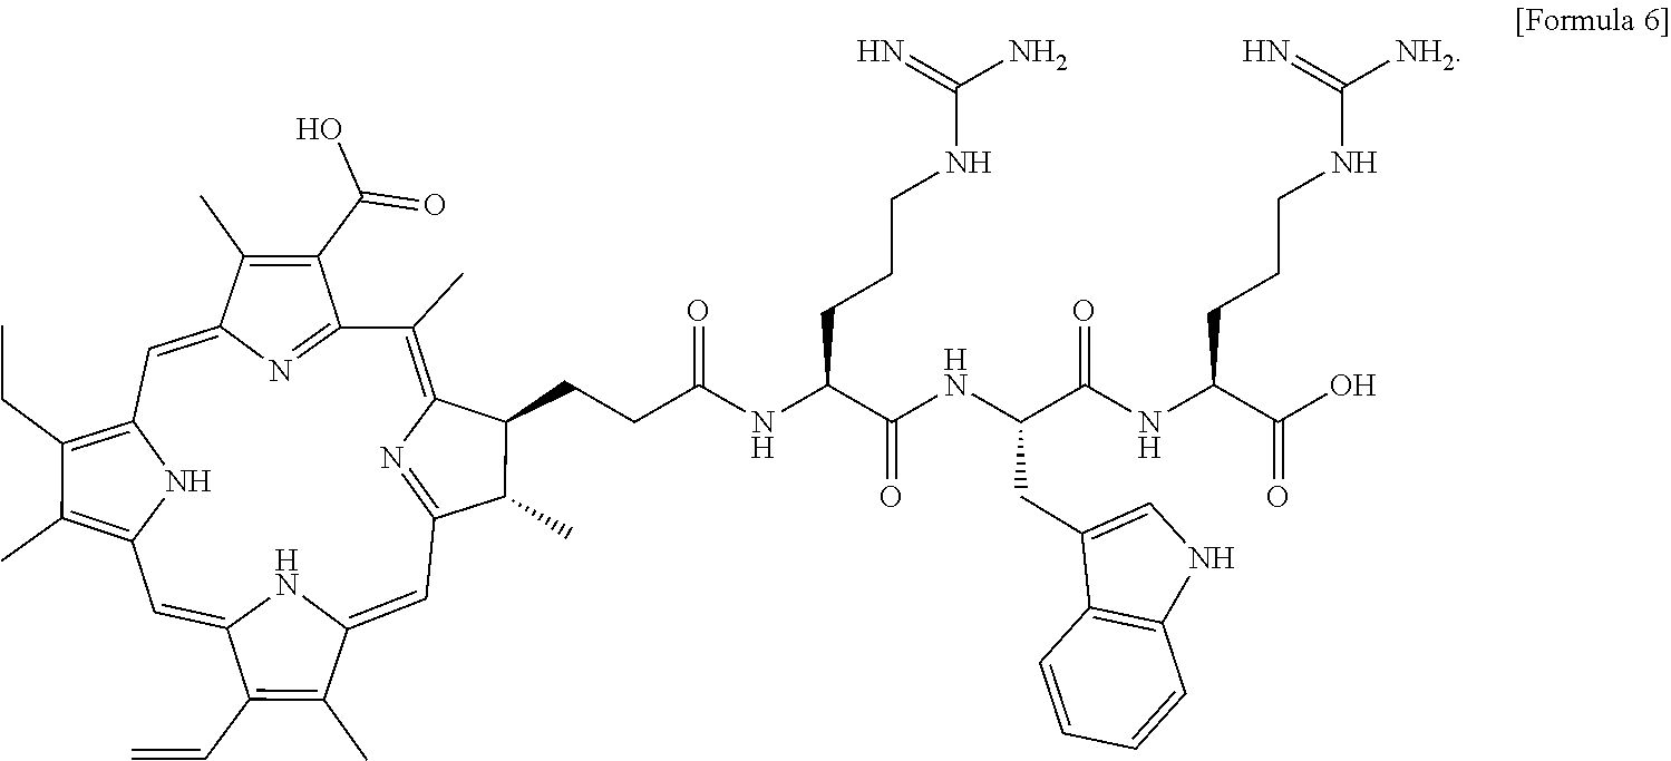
C1(C)=C2N=C(C(C)C2CCC(NC(C(NC(C(NC(C(=O)O)CCCNC(=N)[NH2])=O)CC2=CNC3=C2C=CC=C3)=O)CCCNC(=N)N)=O)C=C2NC(=CC3=C(C)C(CC)=C(N3)C=C3N=C1C(C(=O)O)=C3C)C(C=C)=C2C
